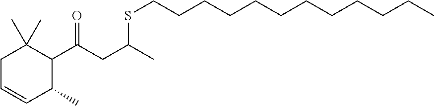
C1C=CC(C)C(C(CC(C)SCCCCCCCCCCCC)=O)C1(C)C
